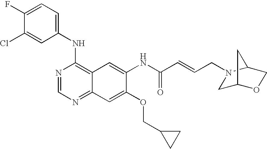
C1(NC2=C3C(=NC=N2)C=C(OCC2CC2)C(NC(C=CCN2CC4OCC2C4)=O)=C3)=CC=C(F)C(Cl)=C1
